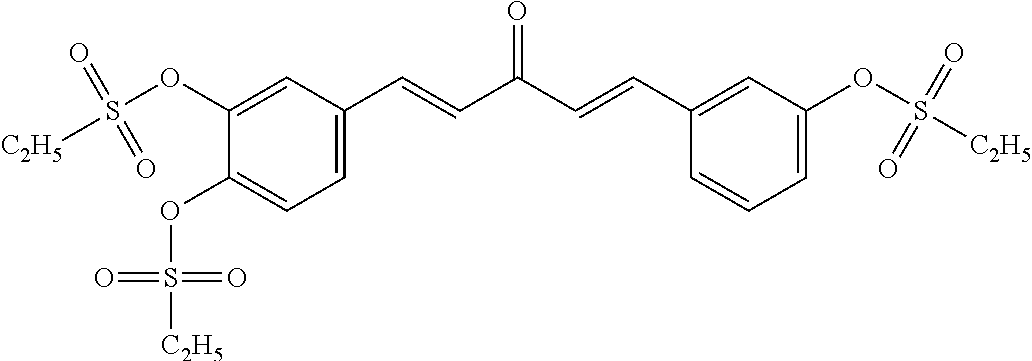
C1(OS([C2H5])(=O)=O)=CC(C=CC(C=CC2=CC(OS([C2H5])(=O)=O)=CC=C2)=O)=CC=C1OS([C2H5])(=O)=O
